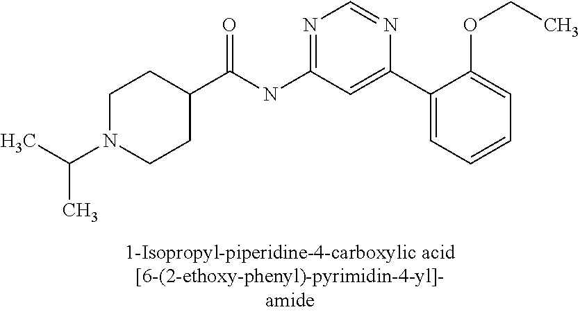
C1N(C(C)C)CCC(C(NC2=NC=NC(C3=CC=CC=C3OCC)=C2)=O)C1
